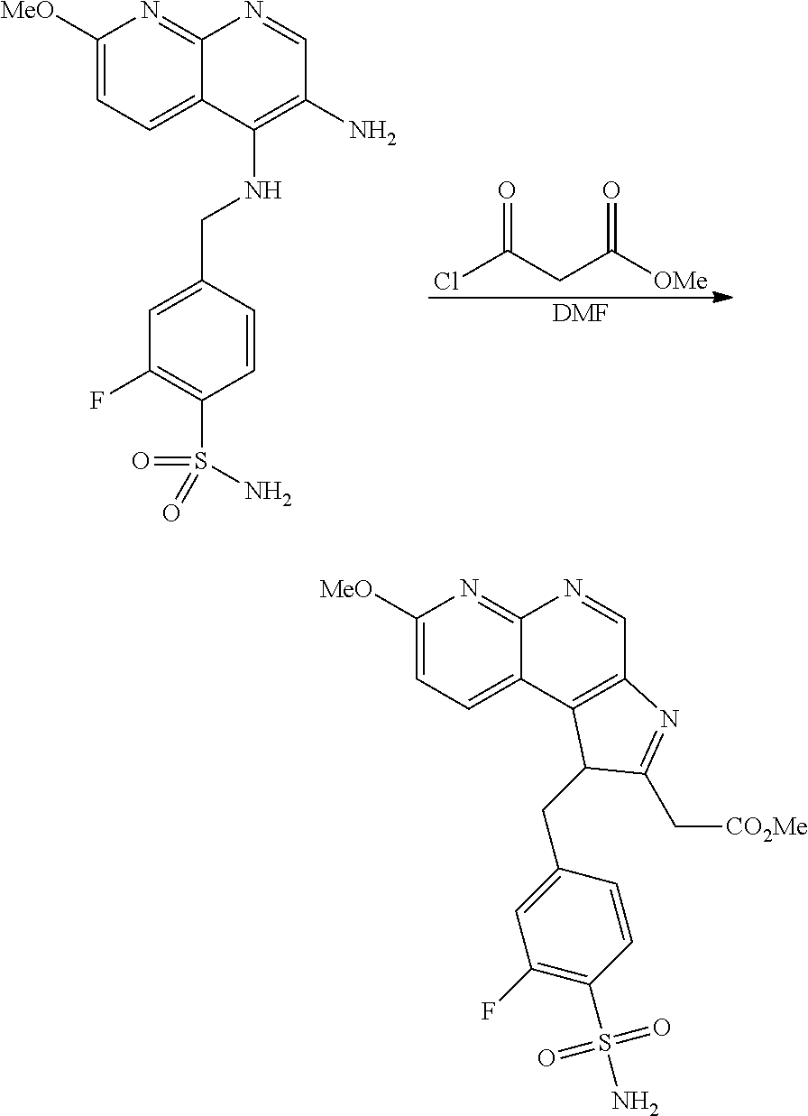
C1([MeO])=CC=C2C(=N1)N=CC(N)=C2NCC1=CC(F)=C(S(=O)(=O)N)C=C1.ClC(CC([OMe])=O)=O.[DMF].C1([MeO])=CC=C2C(=N1)N=CC1=C2C(CC2=CC(F)=C(S(N)(=O)=O)C=C2)C(C[CO2Me])=N1
